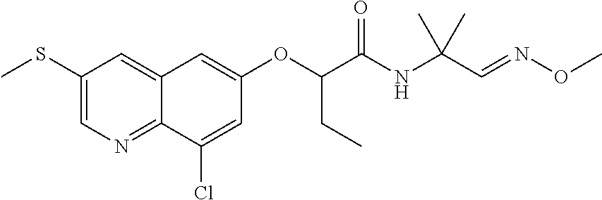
C1(SC)=CN=C2C(=C1)C=C(OC(C(NC(C=NOC)(C)C)=O)CC)C=C2Cl
